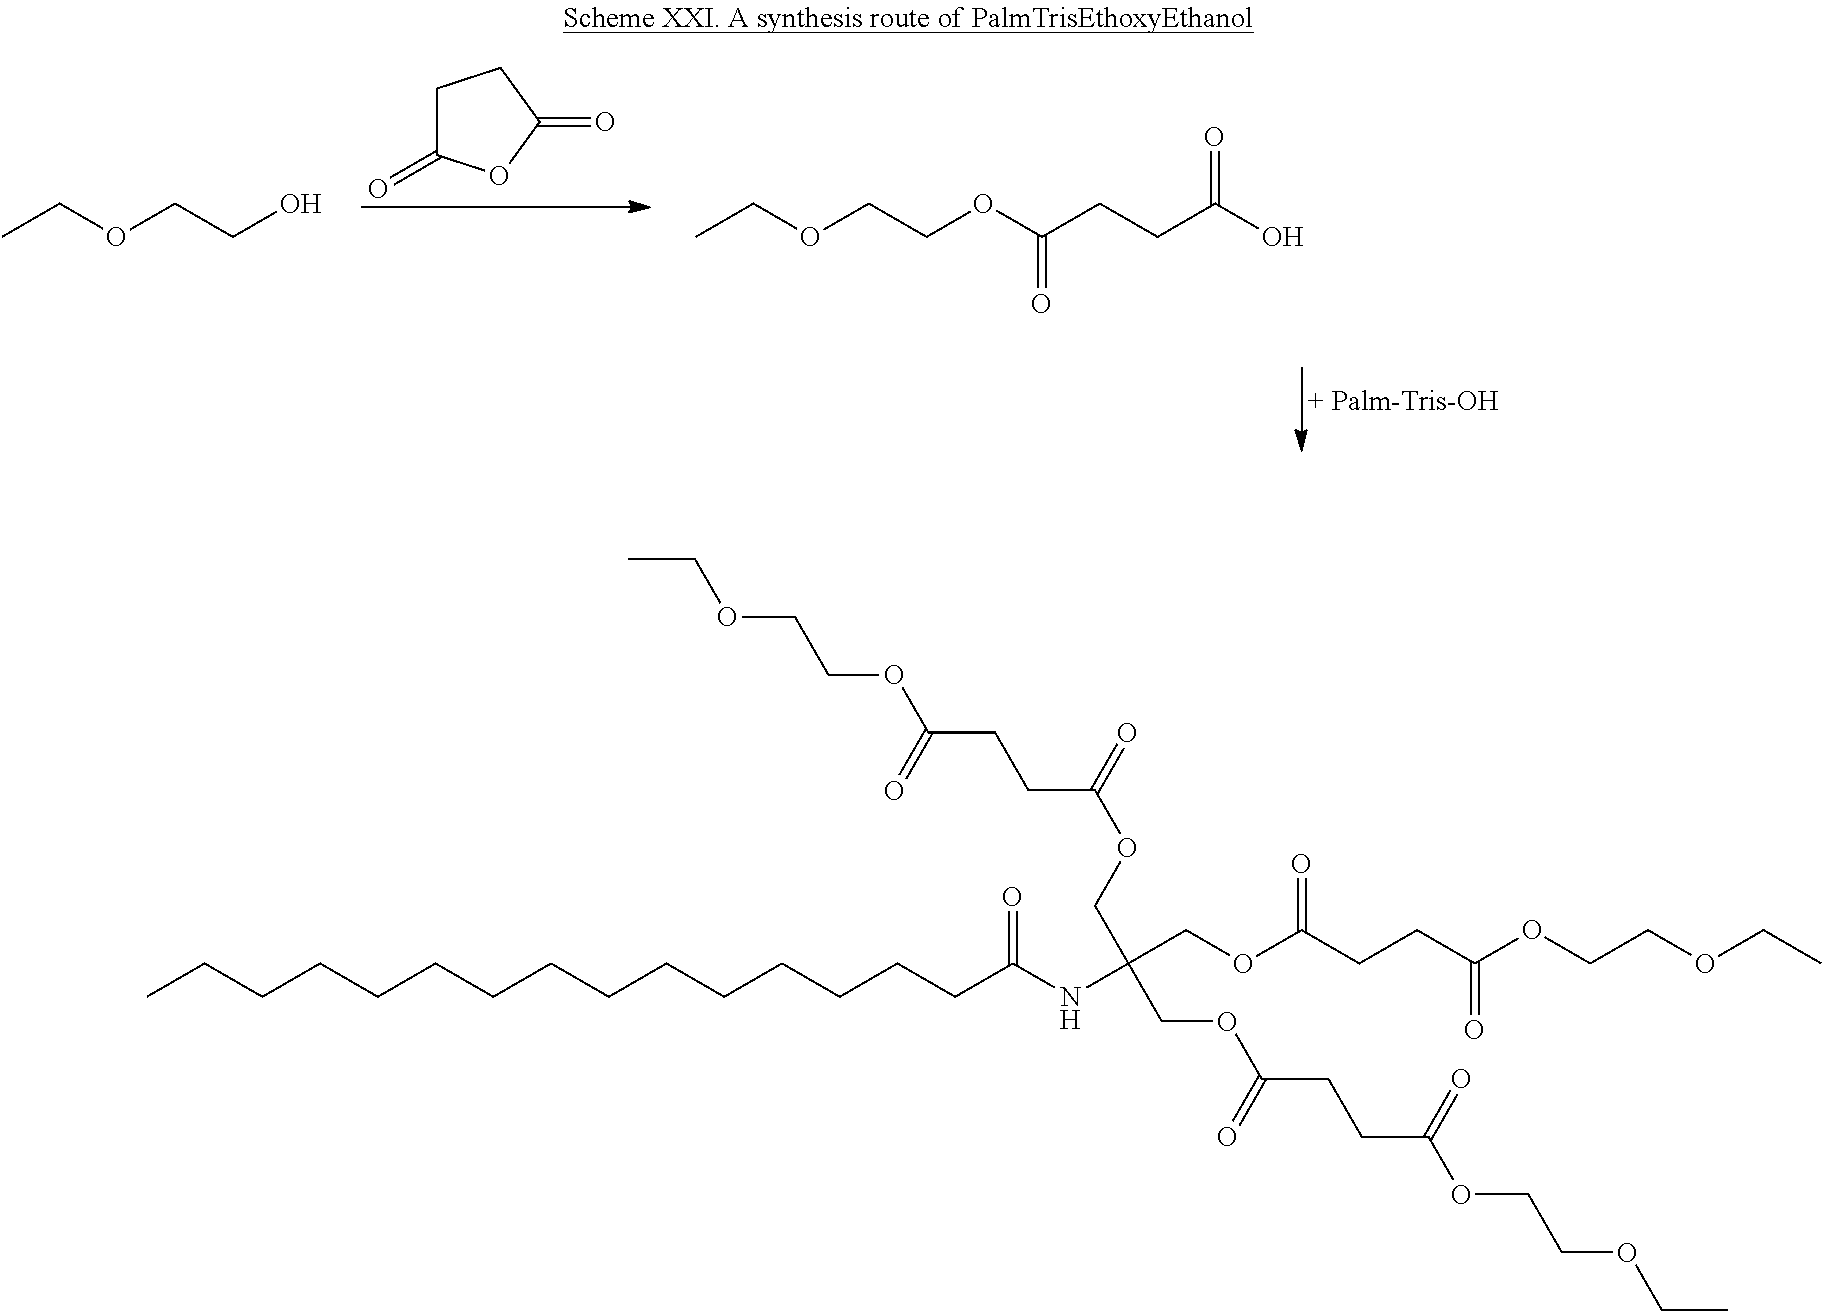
CCCCCCCCCCCCCCCC(NC(COC(CCC(OCCOCC)=O)=O)(COC(CCC(OCCOCC)=O)=O)COC(CCC(OCCOCC)=O)=O)=O.C1C(=O)OC(=O)C1.CCOCCO.CCOCCOC(CCC(O)=O)=O
